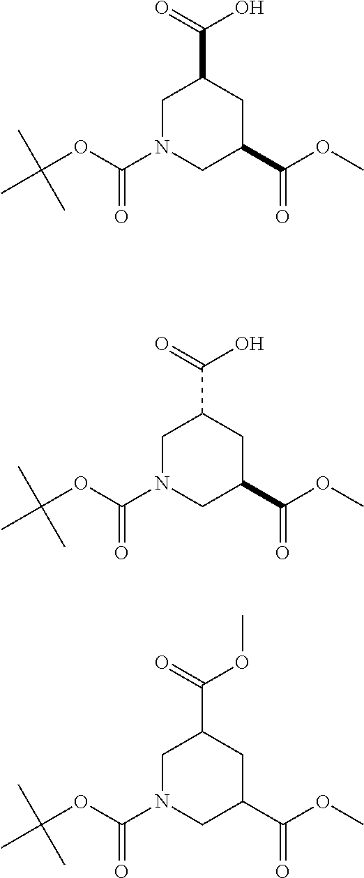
C1N(C(OC(C)(C)C)=O)CC(C(OC)=O)CC1C(=O)O.C1N(C(OC(C)(C)C)=O)CC(C(OC)=O)CC1C(=O)O.C1N(C(OC(C)(C)C)=O)CC(C(OC)=O)CC1C(=O)OC
